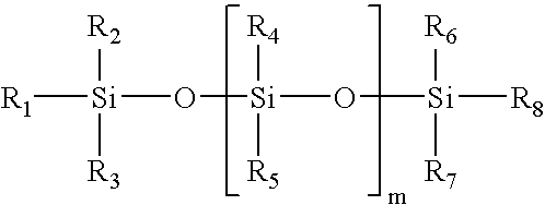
[R1][Si]([R2])(O[Si]([R4])([R5])O[Si]([R6])([R7])[R8])[R3]
